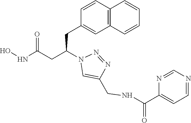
ONC(CC(N1C=C(CNC(C2=CC=NC=N2)=O)N=N1)CC1=CC2=C(C=C1)C=CC=C2)=O
